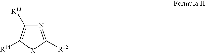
N1=C([R12])[X]C([R14])=C1[R13]
